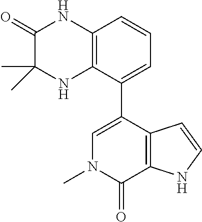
C12=C(C(C3=CN(C)C(=O)C4=C3C=CN4)=CC=C1)NC(C)(C)C(=O)N2
